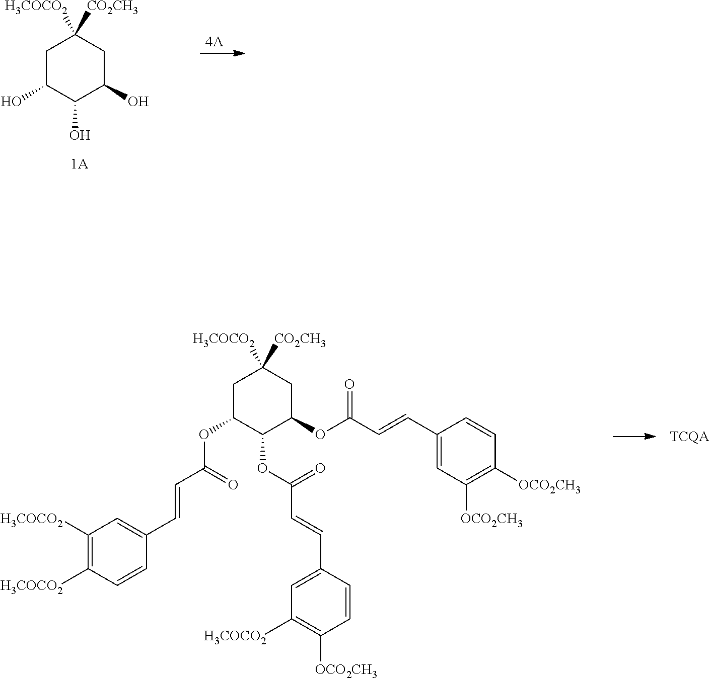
C1C(O)C(O)C(O)CC1([H3COCO2])[CO2CH3].C1C(OC(C=CC2=CC([H3COCO2])=C([H3COCO2])C=C2)=O)C(OC(C=CC2=CC([H3COCO2])=C([OCO2CH3])C=C2)=O)C(OC(C=CC2=CC([OCO2CH3])=C([OCO2CH3])C=C2)=O)CC1([H3COCO2])[CO2CH3]
